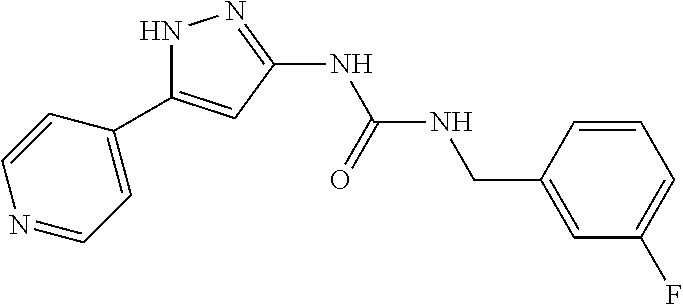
N1C(C2=CC=NC=C2)=CC(NC(NCC2=CC(F)=CC=C2)=O)=N1
